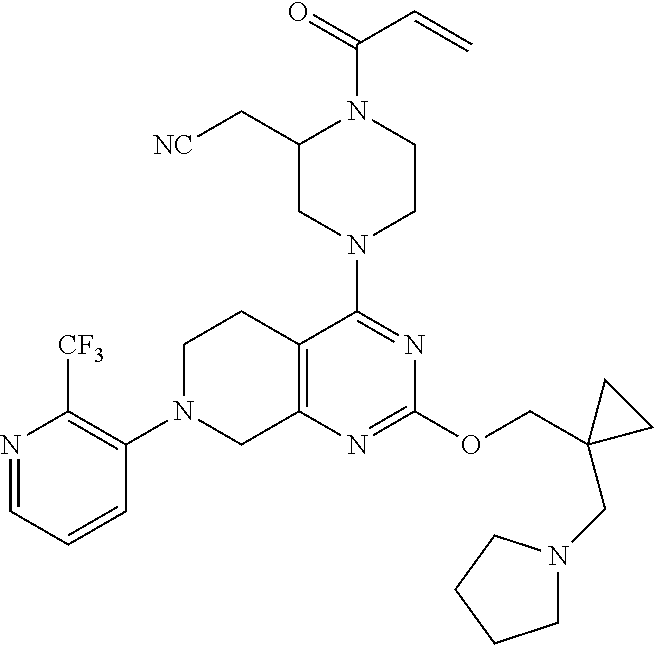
N1=CC=CC(N2CC3=C(CC2)C(N2CCN(C(=O)C=C)C(C[NC])C2)=NC(OCC2(CN4CCCC4)CC2)=N3)=C1[CF3]
